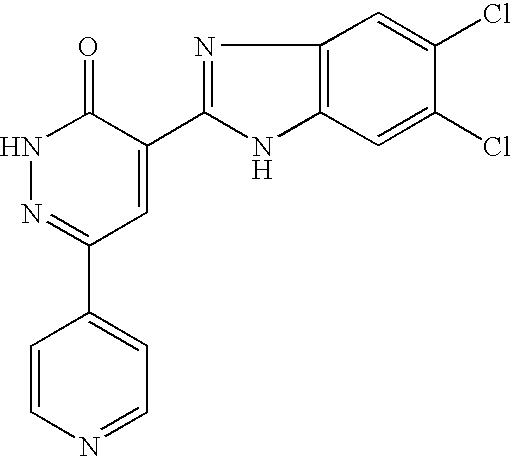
C1=CN=CC=C1C1=NNC(=O)C(C2=NC3=C(N2)C=C(Cl)C(Cl)=C3)=C1
